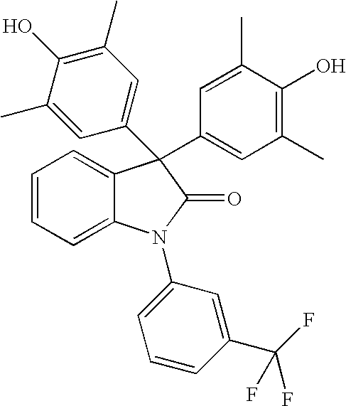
C1=CC=C2C(=C1)C(C1=CC(C)=C(O)C(C)=C1)(C1=CC(C)=C(O)C(C)=C1)C(=O)N2C1=CC=CC(C(F)(F)F)=C1
